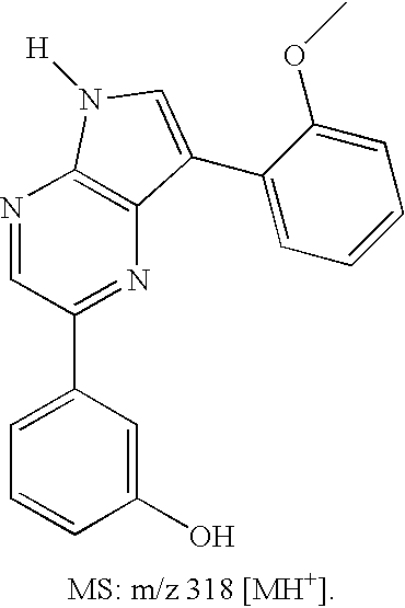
C1=C(C2=NC3=C(N=C2)N([H])C=C3C2=CC=CC=C2OC)C=C(O)C=C1
